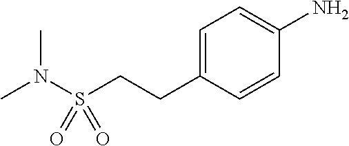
N(C)(S(CCC1=CC=C(N)C=C1)(=O)=O)C
